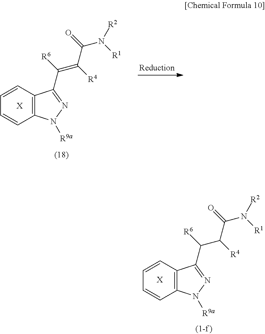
C1=CC2=C(C=C1)C(C(=C(C(N([R1])[R2])=O)[R4])[R6])=NN2[R9a].[X].[X].C1=CC2=C(C=C1)C(C(C(C(N([R1])[R2])=O)[R4])[R6])=NN2[R9a]
